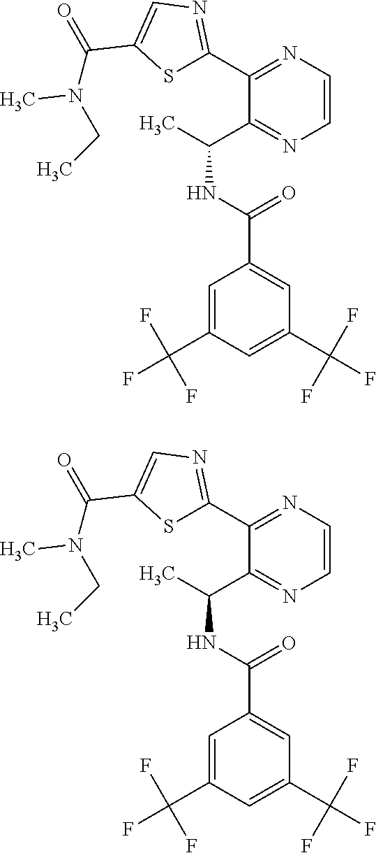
S1C(C2=NC=CN=C2C(C)NC(=O)C2=CC(C(F)(F)F)=CC(C(F)(F)F)=C2)=NC=C1C(=O)N(CC)C.S1C(C2=NC=CN=C2C(C)NC(=O)C2=CC(C(F)(F)F)=CC(C(F)(F)F)=C2)=NC=C1C(=O)N(CC)C
